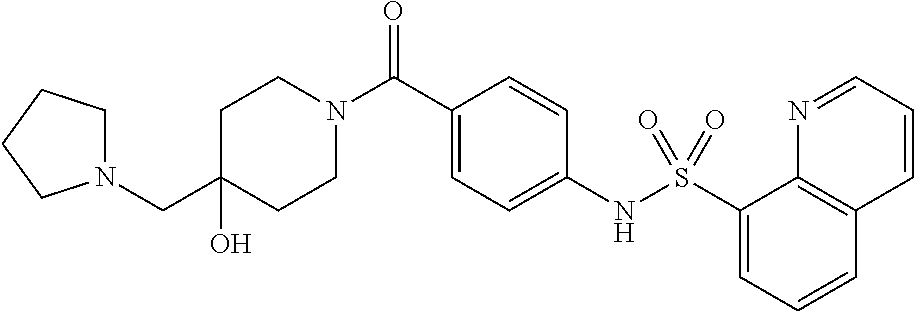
C1CN(C(C2=CC=C(NS(C3=CC=CC4=C3N=CC=C4)(=O)=O)C=C2)=O)CCC1(O)CN1CCCC1
